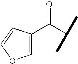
C(C(C)C)(=O)C1=COC=C1
